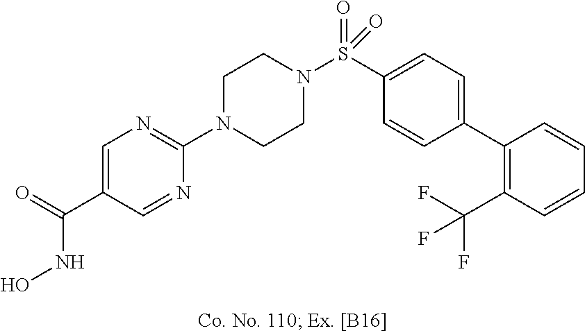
N1(C2=NC=C(C(NO)=O)C=N2)CCN(S(C2=CC=C(C3=C(C(F)(F)F)C=CC=C3)C=C2)(=O)=O)CC1
